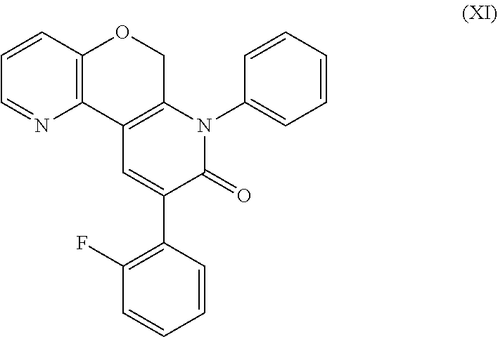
C12=C(C=CC=N1)OCC1=C2C=C(C2=C(F)C=CC=C2)C(=O)N1C1=CC=CC=C1
